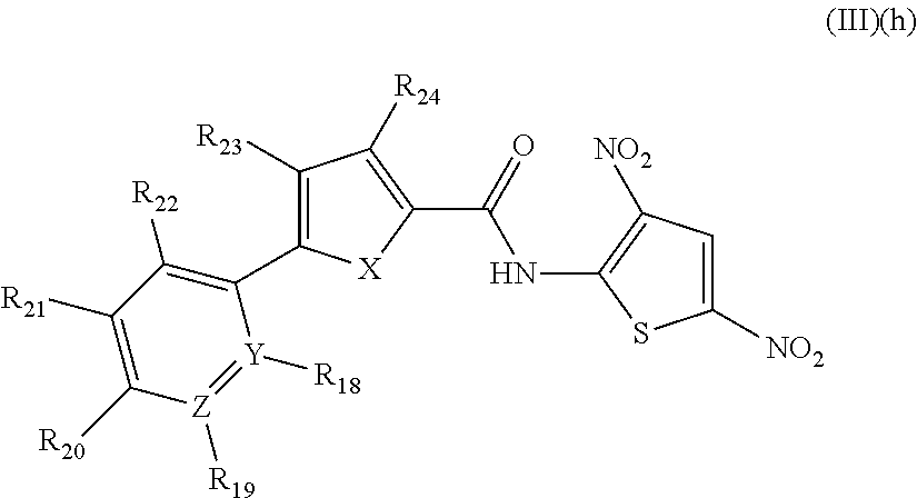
C1(C2=C([R23])C([R24])=C(C(NC3=C([NO2])C=C([NO2])S3)=O)[X]2)=C([R22])C([R21])=C([R20])[Z]([R19])=[Y]1[R18]
